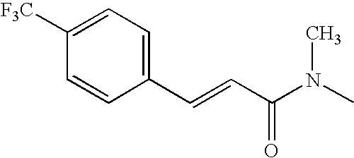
C(C=CC1=CC=C([F3C])C=C1)(N(C)C)=O
